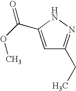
C1=C(C(OC)=O)NN=C1CC
